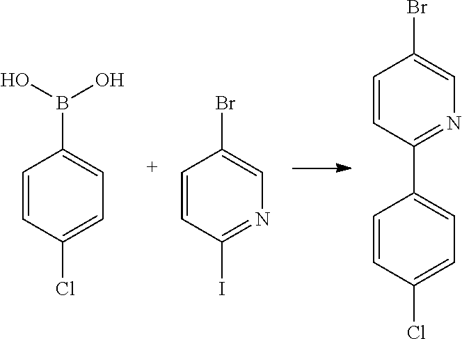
C1=CC(Cl)=CC=C1B(O)O.C1=CC(I)=NC=C1Br.C1=CC(C2=CC=C(Cl)C=C2)=NC=C1Br
